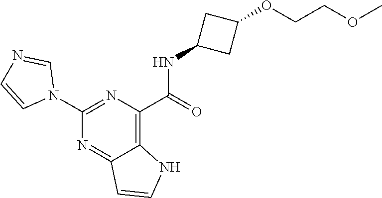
C1(NC(C2=C3C(=NC(N4C=NC=C4)=N2)C=CN3)=O)CC(OCCOC)C1
